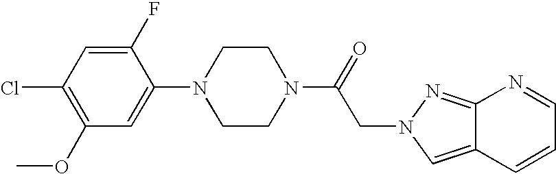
C1(OC)=C(Cl)C=C(F)C(N2CCN(C(CN3C=C4C(=N3)N=CC=C4)=O)CC2)=C1
